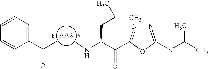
N1=C(SC(C)C)OC(C(C(NC)CC(C)C)=O)=N1.CC(C1=CC=CC=C1)=O
